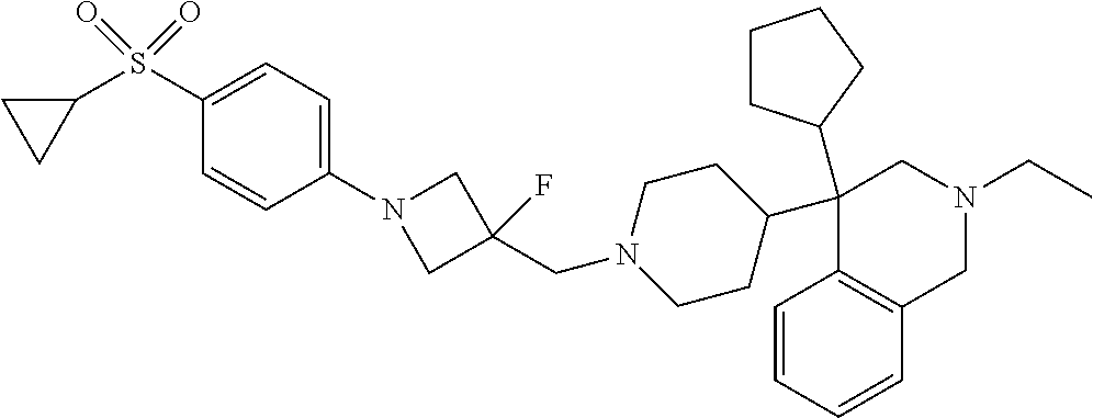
C1(C2CCCC2)(C2CCN(CC3(F)CN(C4=CC=C(S(C5CC5)(=O)=O)C=C4)C3)CC2)C2=C(CN(CC)C1)C=CC=C2
